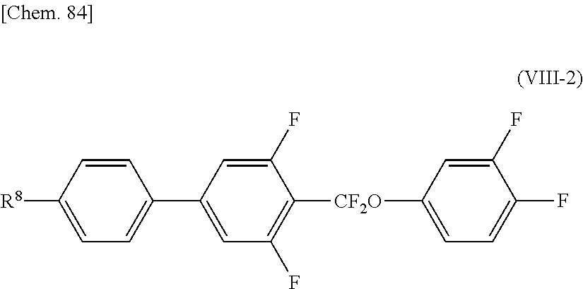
C1([R8])=CC=C(C2=CC(F)=C([CF2O]C3=CC=C(F)C(F)=C3)C(F)=C2)C=C1
